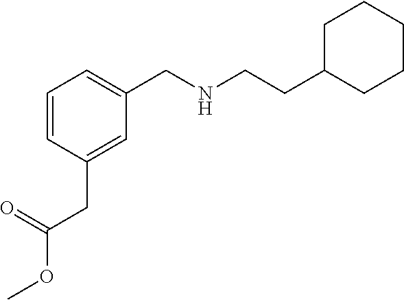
C1=CC(CC(OC)=O)=CC(CNCCC2CCCCC2)=C1
